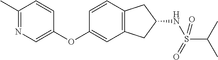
C1=CC2=C(C=C1OC1=CN=C(C)C=C1)CC(NS(C(C)C)(=O)=O)C2
